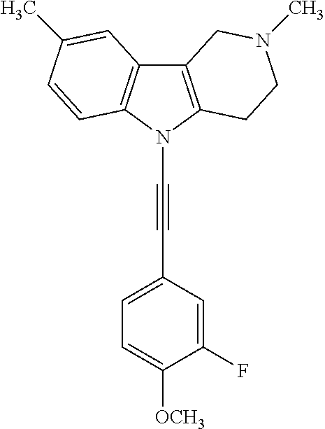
C12=C(N(C#CC3=CC=C([OCH3])C(F)=C3)C3=C1C=C(C)C=C3)CCN(C)C2
